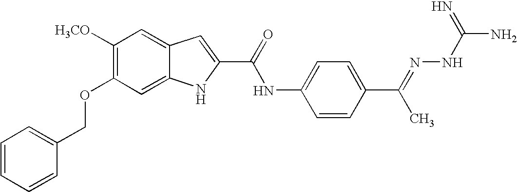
C1=CC=CC(COC2=C([H3CO])C=C3C(=C2)NC(C(=O)NC2=CC=C(C(=NNC(=N)N)C)C=C2)=C3)=C1
